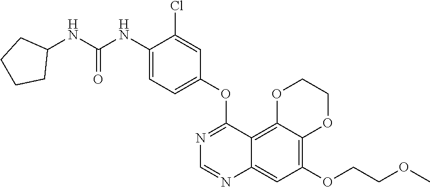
C12=C(OCCOC)C=C3C(=C1OCCO2)C(OC1=CC=C(NC(NC2CCCC2)=O)C(Cl)=C1)=NC=N3
